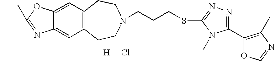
C12=CC3=C(C=C1OC(CC)=N2)CCN(CCCSC1=NN=C(C2=C(C)N=CO2)N1C)CC3.[H]Cl
